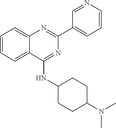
C1=CC=C2C(=C1)N=C(C1=CC=CN=C1)N=C2NC1CCC(N(C)C)CC1
